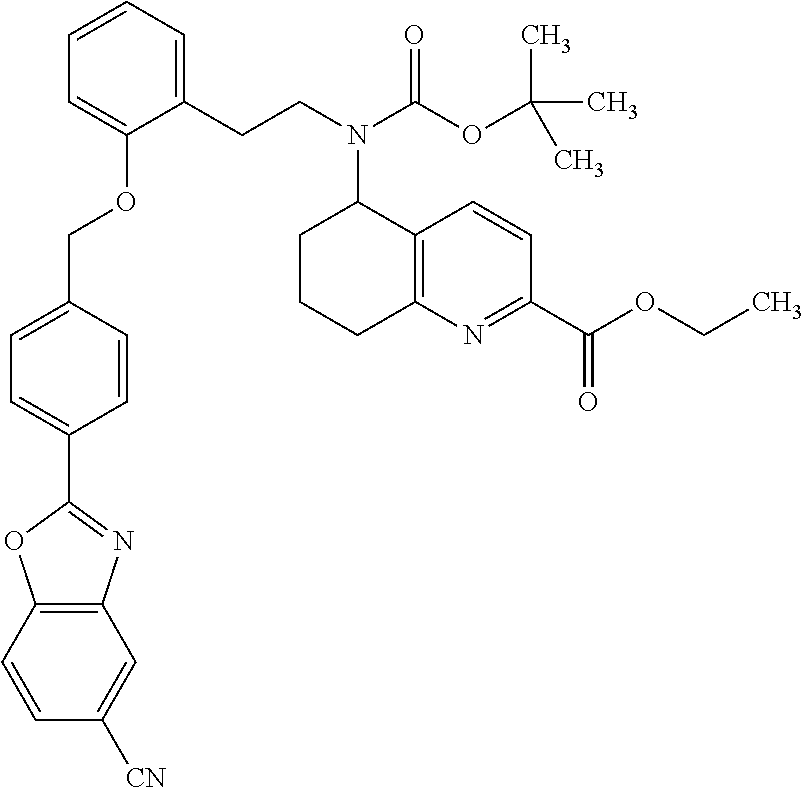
C1=CC2=C(C=C1[CN])N=C(C1=CC=C(COC3=CC=CC=C3CCN(C(OC(C)(C)C)=O)C3CCCC4=C3C=CC(C(OCC)=O)=N4)C=C1)O2
